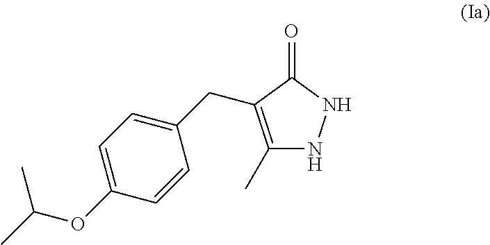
C1(C)=C(CC2=CC=C(OC(C)C)C=C2)C(=O)NN1
